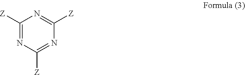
C1([Z])=NC([Z])=NC([Z])=N1
